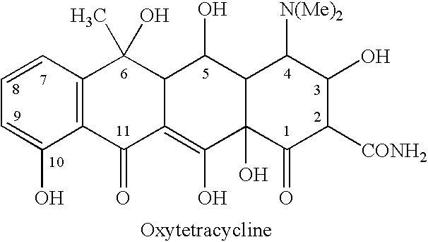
C1=C(O)C2=C(C=C1)C(C)(O)C1C(=C(O)C3(O)C(C1O)C([N(Me)2])C(O)C([CONH2])C3=O)C2=O
